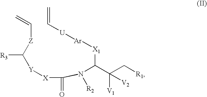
C(C(C[R1])([V1])[V2])([X1][Ar][U]C=C)N([R2])C([X][Y]C([Z]C=C)[R3])=O
